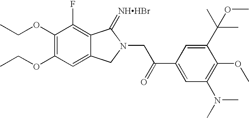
C1(OCC)=C(OCC)C=C2C(=C1F)C(=[NHHBr])N(CC(C1=CC(N(C)C)=C(OC)C(C(C)(OC)C)=C1)=O)C2
